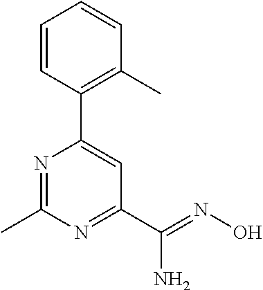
C1=CC(C2=CC(C(=NO)N)=NC(C)=N2)=C(C)C=C1
